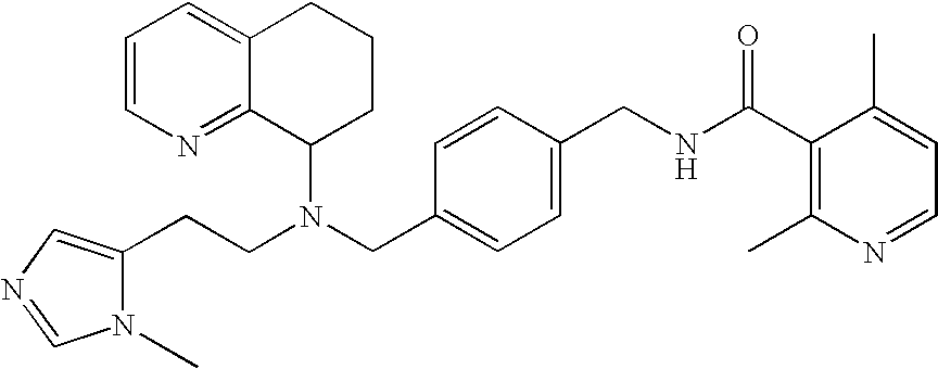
N(CC1=CC=C(CNC(C2=C(C)N=CC=C2C)=O)C=C1)(C1CCCC2=CC=CN=C12)CCC1=CN=CN1C
